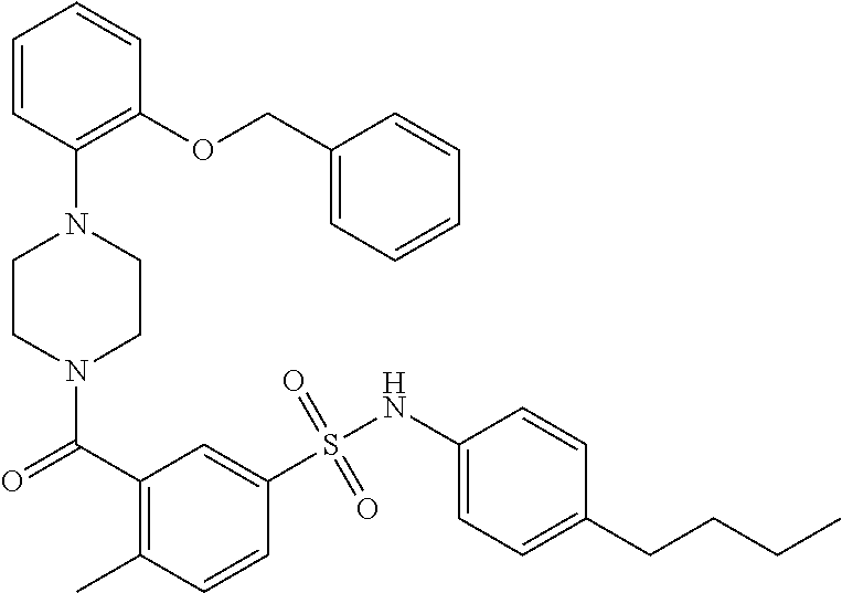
N1(C(=O)C2=C(C)C=CC(S(NC3=CC=C(CCCC)C=C3)(=O)=O)=C2)CCN(C2=C(OCC3=CC=CC=C3)C=CC=C2)CC1
